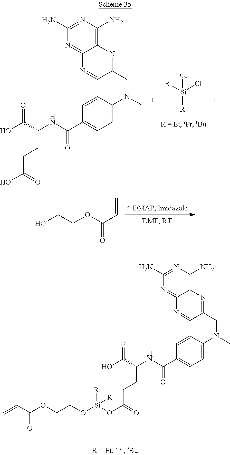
OCCOC(C=C)=O.[Si]([R])(Cl)(Cl)[R].C12=C(N)N=C(N)N=C1N=CC(CN(C1=CC=C(C(NC(C(O)=O)CCC(O)=O)=O)C=C1)C)=N2.C12=C(N)N=C(N)N=C1N=CC(CN(C1=CC=C(C(NC(C(O)=O)CCC(=O)O[Si](OCCOC(=O)C=C)([R])[R])=O)C=C1)C)=N2
